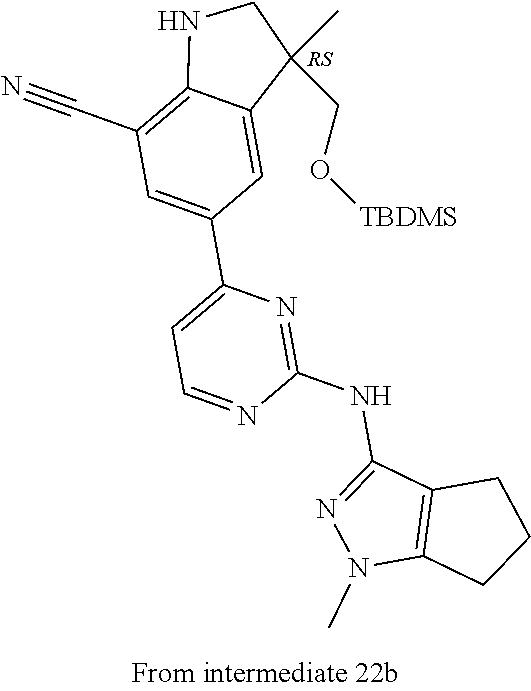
C1(NC2=NN(C)C3=C2CCC3)=NC(C2=CC(C#N)=C3C(=C2)C(C)(CO[TBDMS])CN3)=CC=N1
